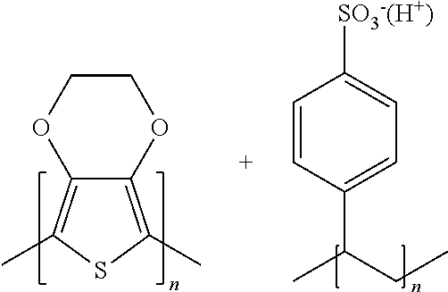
C12=C(C)SC(C)=C1OCCO2.C1=CC(C(C)CC)=CC=C1[SO3-(H+)]
